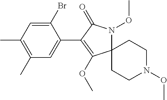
C1(Br)=CC(C)=C(C)C=C1C1=C(OC)C2(N(OC)C1=O)CCN(OC)CC2
